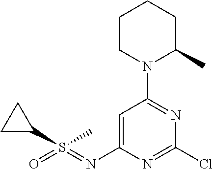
C1=C(N=S(C2CC2)(=O)C)N=C(Cl)N=C1N1C(C)CCCC1
